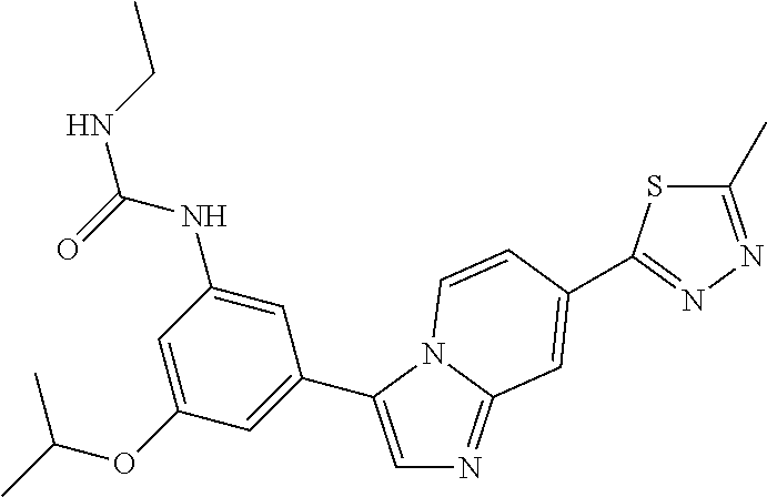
C1=C(C2=CC(OC(C)C)=CC(NC(NCC)=O)=C2)N2C(=N1)C=C(C1=NN=C(C)S1)C=C2
